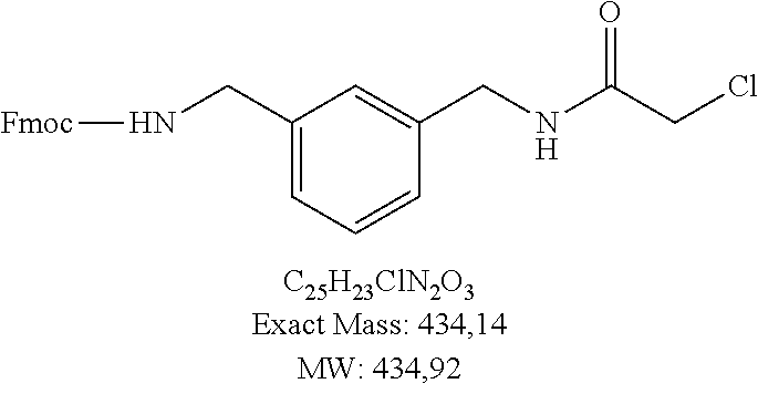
C1(CN[Fmoc])=CC=CC(CNC(CCl)=O)=C1
